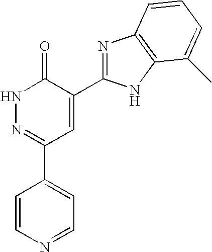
C1=CN=CC=C1C1=NNC(=O)C(C2=NC3=C(N2)C(C)=CC=C3)=C1
